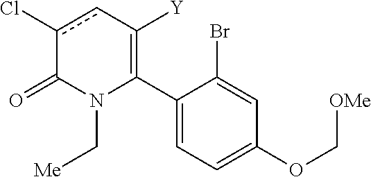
C1(C2=C([Y])cc(Cl)C(=O)N2C[Me])=CC=C(OC[OMe])C=C1Br
